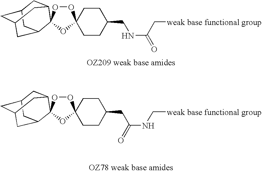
C1C2CC3CC(C2)C2(C1C3)OOC1(O2)CCC(CNC(C[weak base functional group])=O)CC1.C1C2CC3CC(C2)C2(C1C3)OOC1(O2)CCC(CC(NC[weak base functional group])=O)CC1
